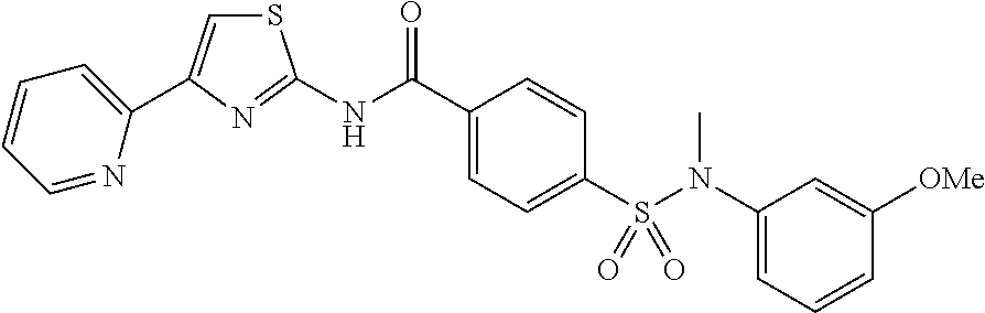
C1=C(C2=CC=CC=N2)N=C(NC(C2=CC=C(S(N(C3=CC=CC([OMe])=C3)C)(=O)=O)C=C2)=O)S1
